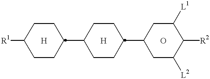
[R1]C1CCC(C2CCC(C3CC([L2])C([R2])C([L1])C3)CC2)CC1.[H].[H].O
